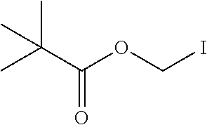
C(C(OCI)=O)(C)(C)C
